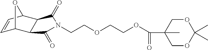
C1=CC2C3C(C1O2)C(=O)N(CCOCCOC(C1(C)COC(C)(C)OC1)=O)C3=O
